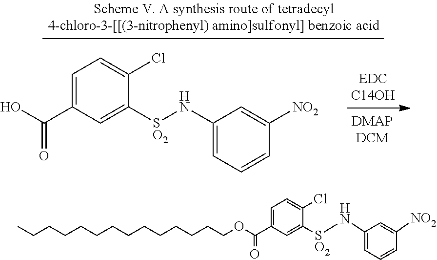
C1=C(C(O)=O)C=C([SO2]NC2=CC=CC([NO2])=C2)C(Cl)=C1.C(CCCCCCCCCCCOC(C1=CC=C(Cl)C([SO2]NC2=CC=CC([NO2])=C2)=C1)=O)CC
